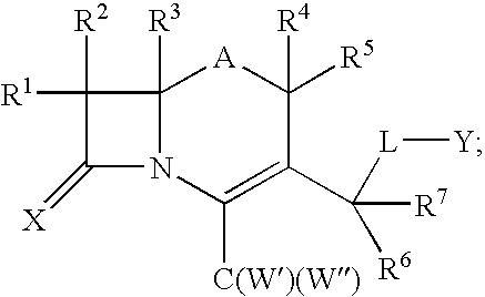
C12([R3])N(C([C(W)(W)])=C(C([R7])([R6])[L][Y])C([R4])([R5])[A]1)C(=[X])C2([R1])[R2]
